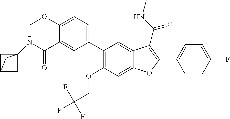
C1=CC(F)=CC=C1C1=C(C(NC)=O)C2=CC(C3=CC=C(OC)C(C(=O)NC45CC(C4)C5)=C3)=C(OCC(F)(F)F)C=C2O1
